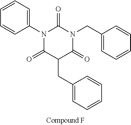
N1(C2=CC=CC=C2)C(=O)C(CC2=CC=CC=C2)C(=O)N(CC2=CC=CC=C2)C1=O
